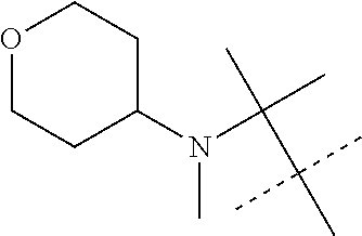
C(C(C)(C)C)(C)(C)N(C1CCOCC1)C
